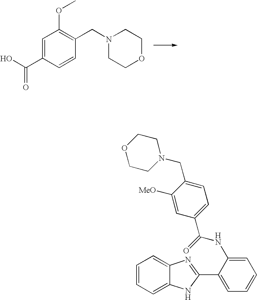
C1=C(C(O)=O)C=CC(CN2CCOCC2)=C1OC.C1=CC=C2C(=C1)N=C(C1=CC=CC=C1NC(C1=CC=C(CN3CCOCC3)C([MeO])=C1)=O)N2
